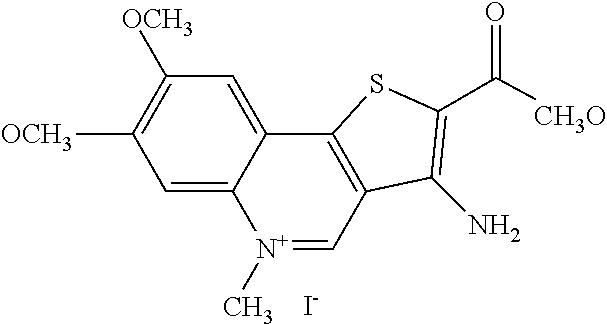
C12=CC([OCH3])=C([OCH3])C=C1C1=C(C=[N+]2C)C(N)=C(C([CH3O])=O)S1.[I-]
